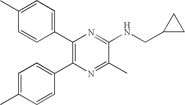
C1(C2=C(C3=CC=C(C)C=C3)N=C(C)C(NCC3CC3)=N2)=CC=C(C)C=C1
